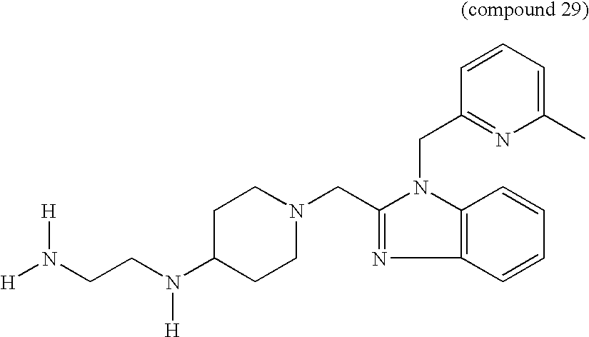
C(C1=NC2=C(N1CC1=NC(C)=CC=C1)C=CC=C2)N1CCC(N(CCN([H])[H])[H])CC1
